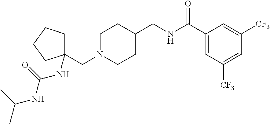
C1N(CC2(NC(NC(C)C)=O)CCCC2)CCC(CNC(C2=CC([CF3])=CC([CF3])=C2)=O)C1
